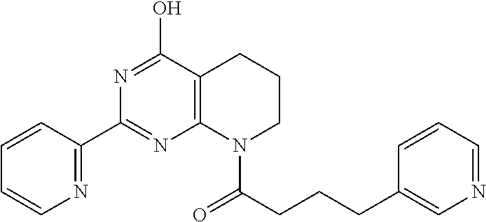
N1=C(C2=NC3=C(C(O)=N2)CCCN3C(CCCC2=CN=CC=C2)=O)C=CC=C1
